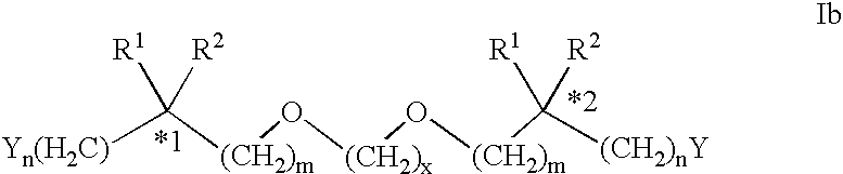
[Yn(H2C)]C([(CH2)m]O[(CH2)x]O[(CH2)m]C([(CH2)nY])([R1])[R2])([R1])[R2]
